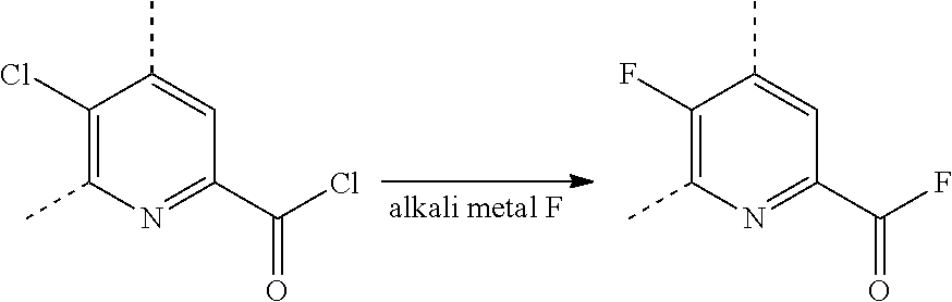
C1(Cl)=C(C)N=C(C(Cl)=O)C=C1C.C1(F)=C(C)N=C(C(F)=O)C=C1C
